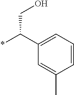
*C(C1=CC=CC(C)=C1)CO
